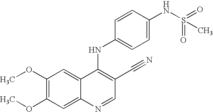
C1(OC)=C(OC)C=C2C(=C1)C(NC1=CC=C(NS(=O)(=O)C)C=C1)=C(C#N)C=N2
